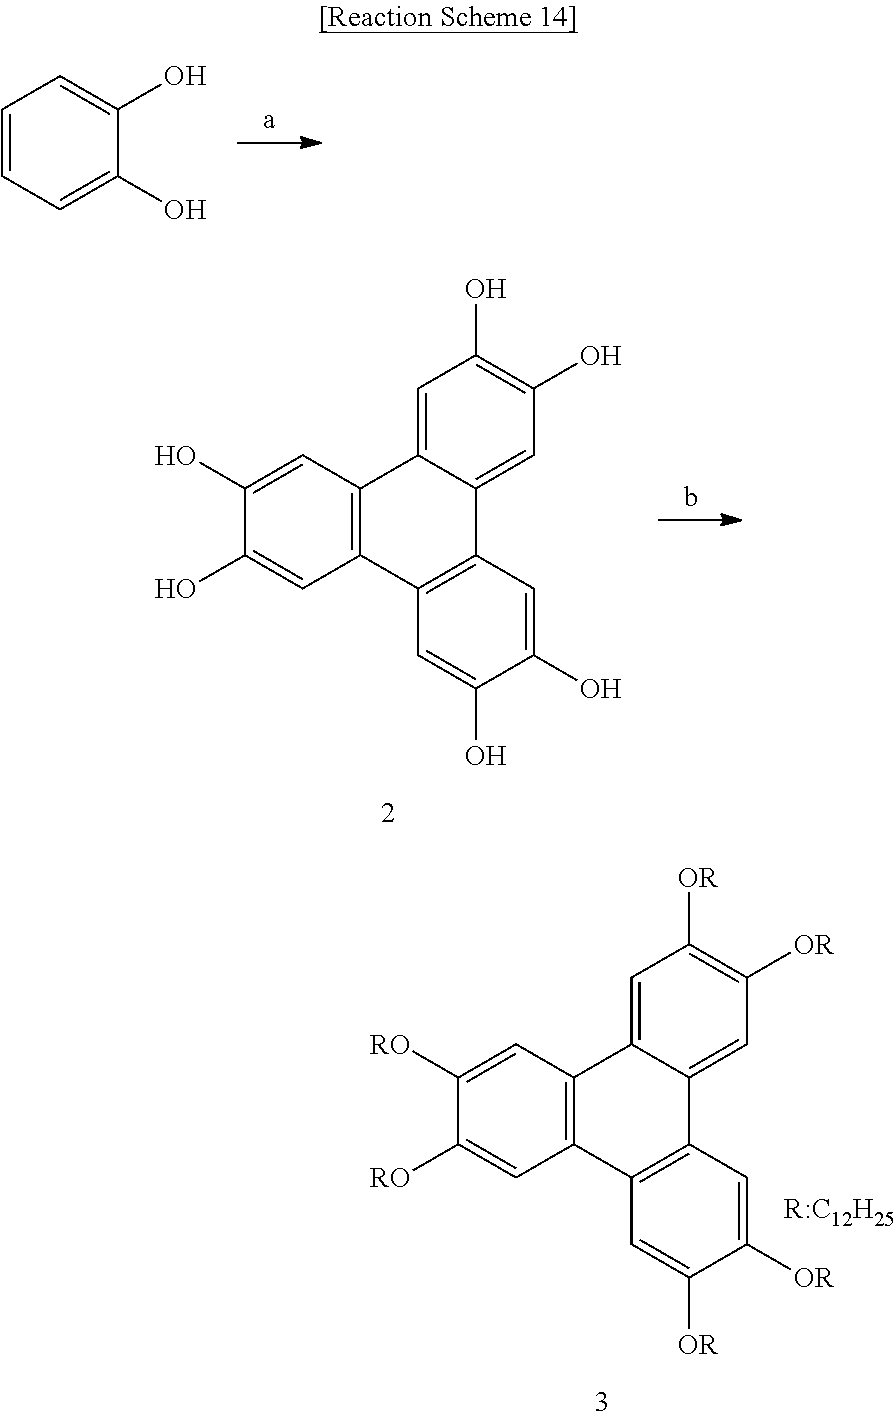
C1=CC=C(O)C(O)=C1.C12=CC(O)=C(O)C=C1C1=C(C3=C2C=C(O)C(O)=C3)C=C(O)C(O)=C1.C12=CC([OR])=C([OR])C=C1C1=C(C3=C2C=C([OR])C([OR])=C3)C=C([RO])C([RO])=C1.[R:C12H25]
